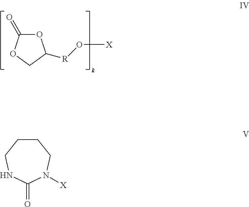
O1C(=O)OCC1[R]O[X].C1CCNC(=O)N([X])C1
